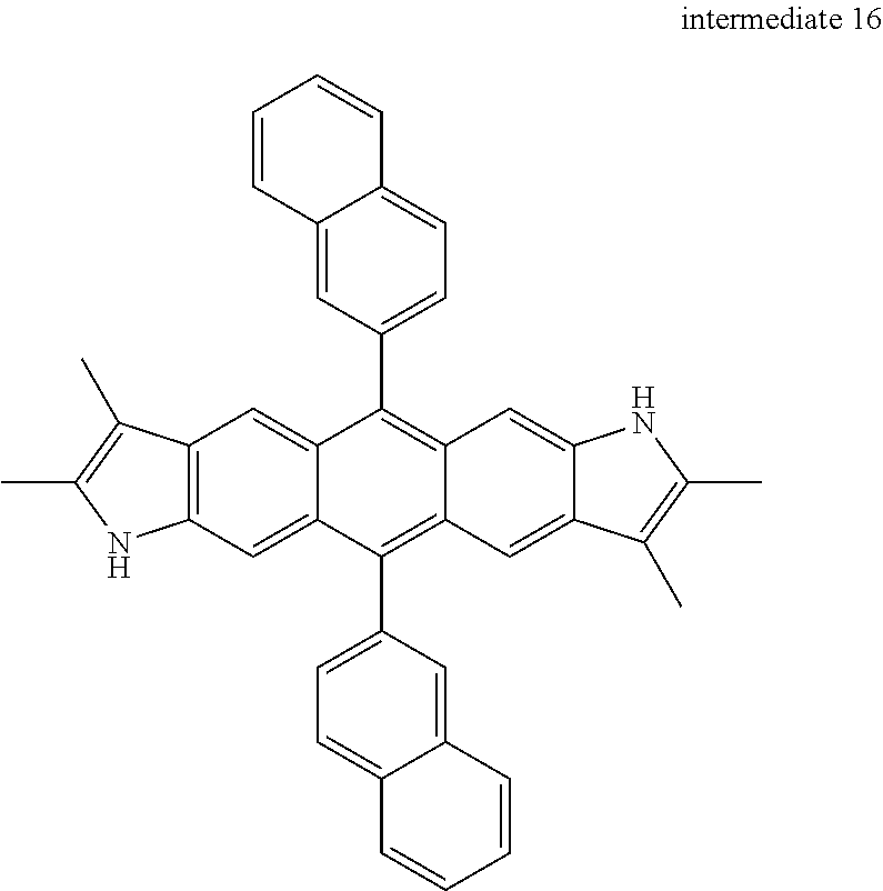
C12=C(C=C3C(=C1)C(C1=CC=C4C(=C1)C=CC=C4)=C1C(=C3C3=CC=C4C(=C3)C=CC=C4)C=C3C(=C1)NC(C)=C3C)NC(C)=C2C
